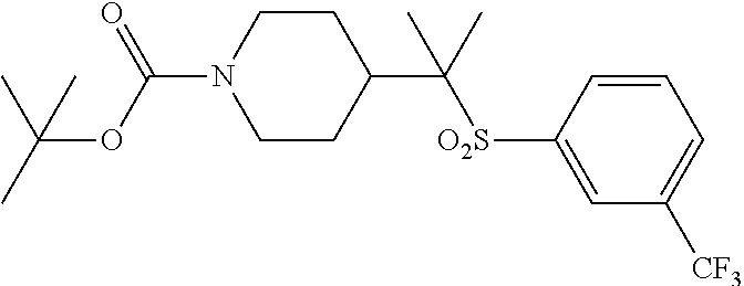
C1CN(C(OC(C)(C)C)=O)CCC1C(C)([O2S]C1=CC([CF3])=CC=C1)C
